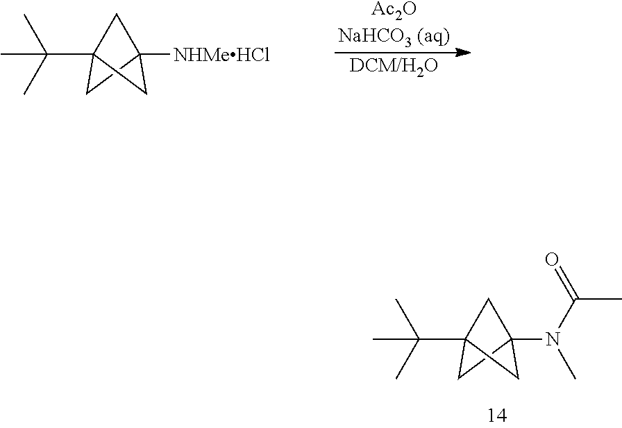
[Ac2ONaHCO3 (aq)].[DCM/H2O].C12([NHMeHCl])CC(C(C)(C)C)(C1)C2.C12(N(C(=O)C)C)CC(C(C)(C)C)(C1)C2
